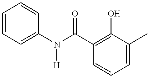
C1=CC=C(N(C(C2=C(O)C(C)=CC=C2)=O)[H])C=C1
